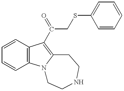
C1=CC2=C(C=C1)C(C(CSC1=CC=CC=C1)=O)=C1N2CCNCC1
